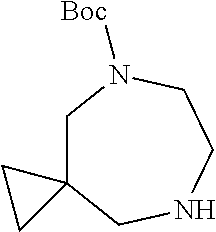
C1C2(CNCCN1[Boc])CC2
